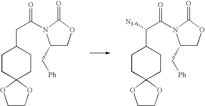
C1COC2(O1)CCC(CC(=O)N1C(C[Ph])COC1=O)CC2.C1COC2(O1)CCC(C(C(=O)N1C(C[Ph])COC1=O)[N3])CC2
